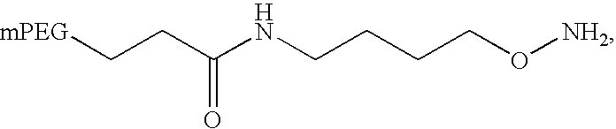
[mPEG]CCC(NCCCCO[NH2])=O
